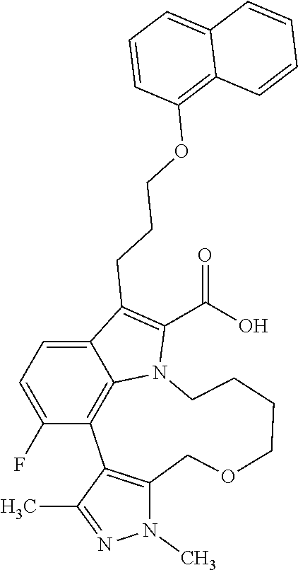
C12=CC=C(F)C3=C1N(C(C(=O)O)=C2CCCOC1=C2C(=CC=C1)C=CC=C2)CCCCOCC1=C3C(C)=NN1C
